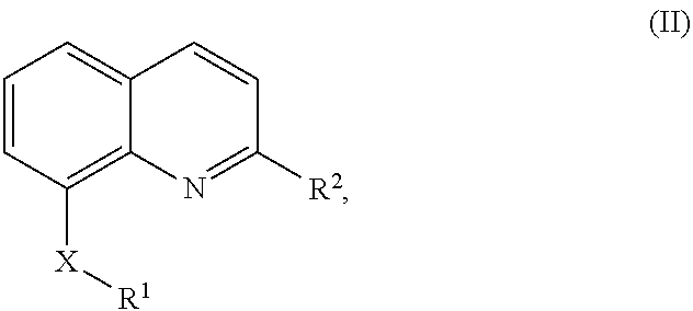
C1=CC([X][R1])=C2C(=C1)C=CC([R2])=N2
